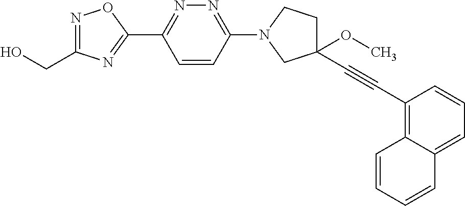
OCC1=NOC(C2=NN=C(N3CCC(OC)(C#CC4=C5C(=CC=C4)C=CC=C5)C3)C=C2)=N1
